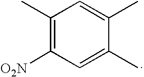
C1(C)=C([O2N])C=C(C)C(C)=C1
